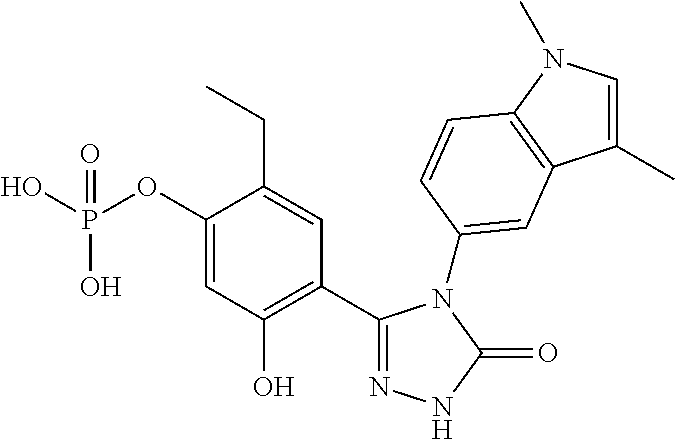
C1(C2=NNC(=O)N2C2=CC3=C(N(C)C=C3C)C=C2)=C(O)C=C(OP(O)(O)=O)C(CC)=C1
